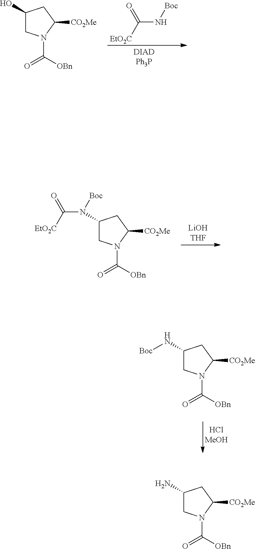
C(N[Boc])(=O)[EtO2C].C1(O)CN(C(=O)[OBn])C([CO2Me])C1.C1(N(C([EtO2C])=O)[Boc])CN(C(=O)[OBn])C([CO2Me])C1.C1(N[Boc])CN(C(=O)[OBn])C([CO2Me])C1.C1(N)CN(C(=O)[OBn])C([CO2Me])C1
